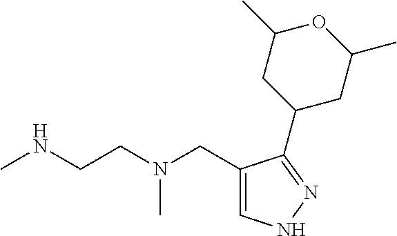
CNCCN(CC1=CNN=C1C1CC(C)OC(C)C1)C
